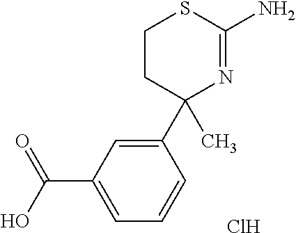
C1CC(C2=CC(C(=O)O)=CC=C2)(C)N=C(N)S1.Cl
